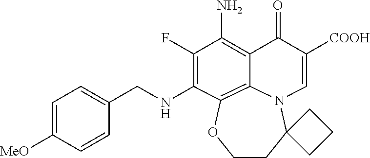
C1(CNC2=C(F)C(N)=C3C(=O)C([COOH])=CN4C5(CCOC2=C34)CCC5)=CC=C([MeO])C=C1
